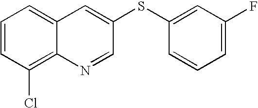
C1=CC(Cl)=C2C(=C1)C=C(SC1=CC(F)=CC=C1)C=N2
